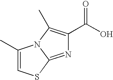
C1(C)=CSC2=NC(C(O)=O)=C(C)N12
